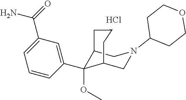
C12C(OC)(C3=CC(C(=O)N)=CC=C3)C(CN(C3CCOCC3)C1)CCC2.Cl
